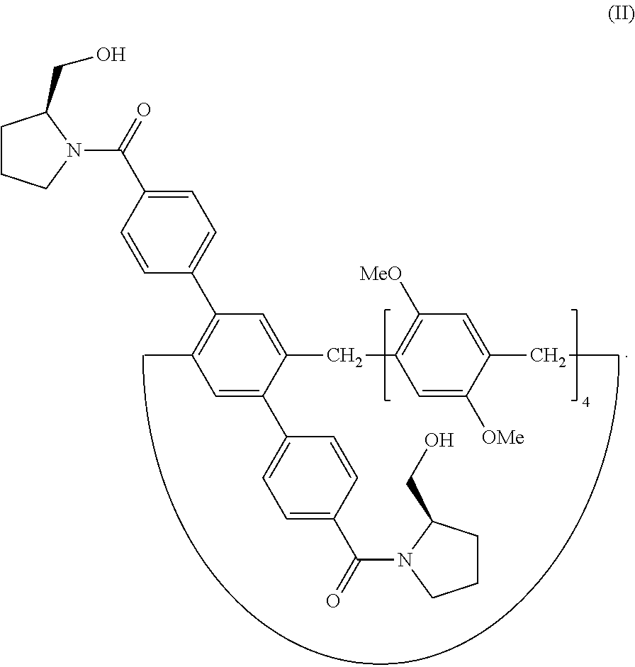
C1=C(C(=O)N2C(CO)CCC2)C=CC(C2=C(C)C=C(C3=CC=C(C(=O)N4CCCC4CO)C=C3)C(CC3=C([MeO])C=C(CC)C([OMe])=C3)=C2)=C1
